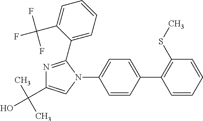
C1=CC(C2=C(SC)C=CC=C2)=CC=C1N1C(C2=CC=CC=C2C(F)(F)F)=NC(C(C)(C)O)=C1
